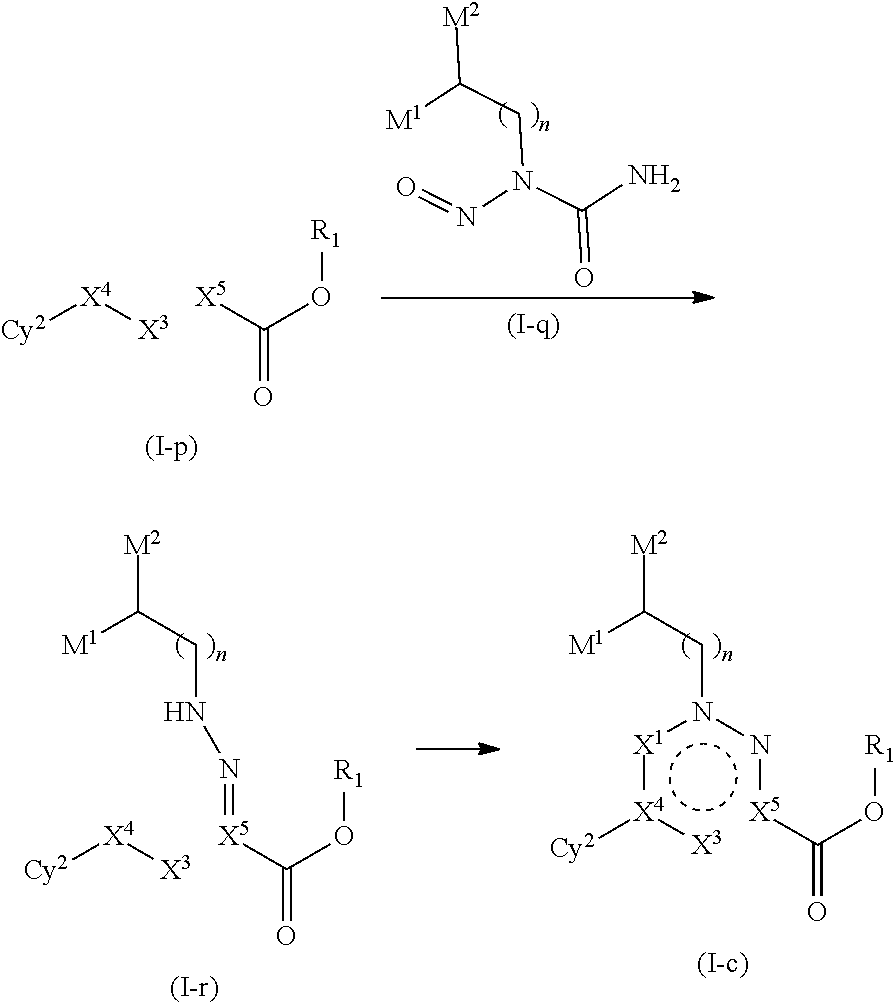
[Cy2][X4][X3].[X5]C(O[R1])=O.[M1]C(CN(N=O)C(N)=O)[M2].[Cy2][X4][X3].[X5](C(O[R1])=O)=NNCC([M2])[M1].n(CC([M2])[M1])([X1]:[X4](:[X3])[Cy2])n[X5]C(O[R1])=O
